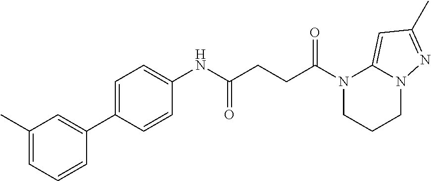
N1(C(=O)CCC(=O)NC2=CC=C(C3=CC(C)=CC=C3)C=C2)CCCN2C1=CC(C)=N2
